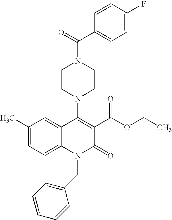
C1(C)=CC=C2C(=C1)C(N1CCN(C(=O)C3=CC=C(F)C=C3)CC1)=C(C(OCC)=O)C(=O)N2CC1=CC=CC=C1
